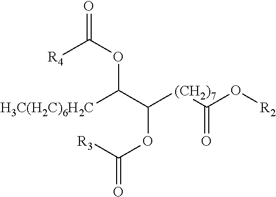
O=C(OC(C([(CH2)7]C(O[R2])=O)OC(=O)[R3])[H3C(H2C)6H2C])[R4]
